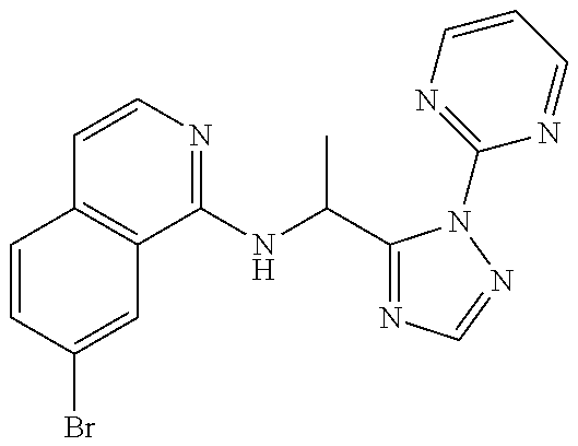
C1=CC(Br)=CC2=C1C=CN=C2NC(C1=NC=NN1C1=NC=CC=N1)C
